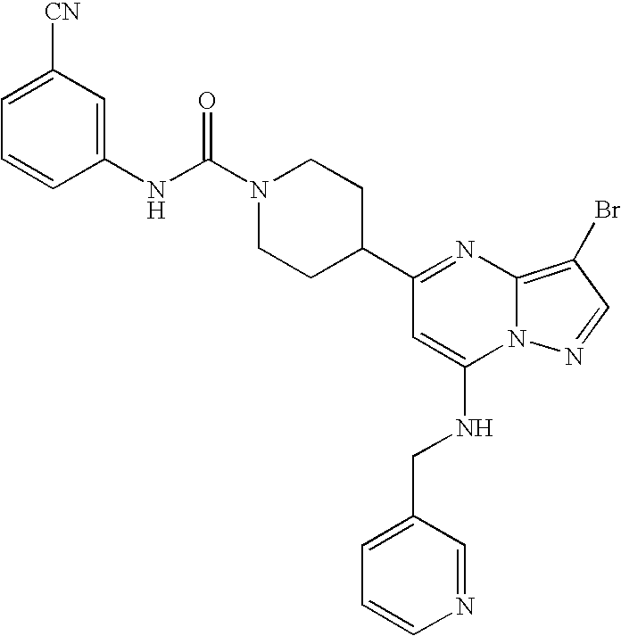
N1(C(NC2=CC([CN])=CC=C2)=O)CCC(C2=NC3=C(Br)C=NN3C(NCC3=CC=CN=C3)=C2)CC1
